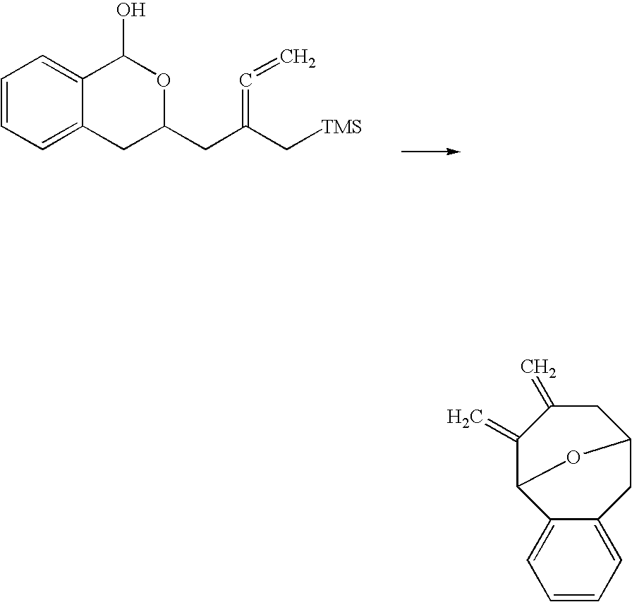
C1(CC(C[TMS])=C=C)OC(O)C2=CC=CC=C2C1.C1(=C)C2C3=CC=CC=C3CC(CC1=C)O2
